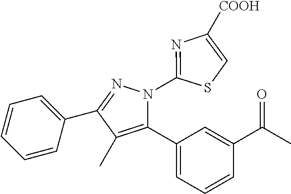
C1=CC=C(C2=NN(C3=NC([COOH])=CS3)C(C3=CC=CC(C(=O)C)=C3)=C2C)C=C1
